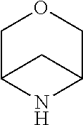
C1OCC2NC1C2
